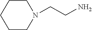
C1CN(CCN)CCC1
